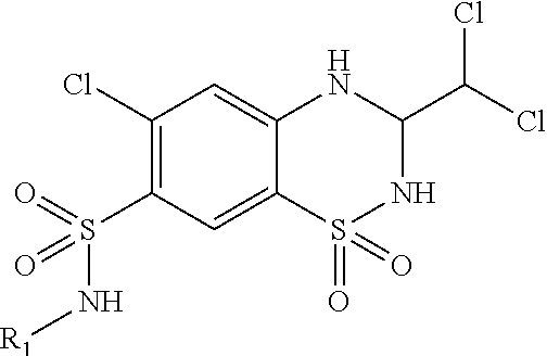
C1(Cl)=C(S(=O)(N[R1])=O)C=C2C(=C1)NC(C(Cl)Cl)NS2(=O)=O
